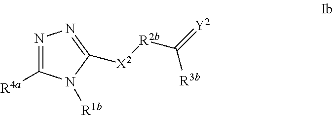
[X2]([R2b]C(=[Y2])[R3b])C1=NN=C([R4a])N1[R1b]
